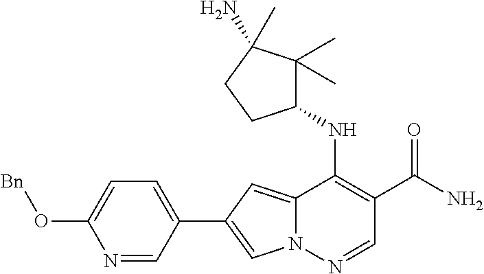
N12C(=CC(C3=CC=C(O[Bn])N=C3)=C1)C(NC1C(C)(C)C(N)(C)CC1)=C(C(N)=O)C=N2
